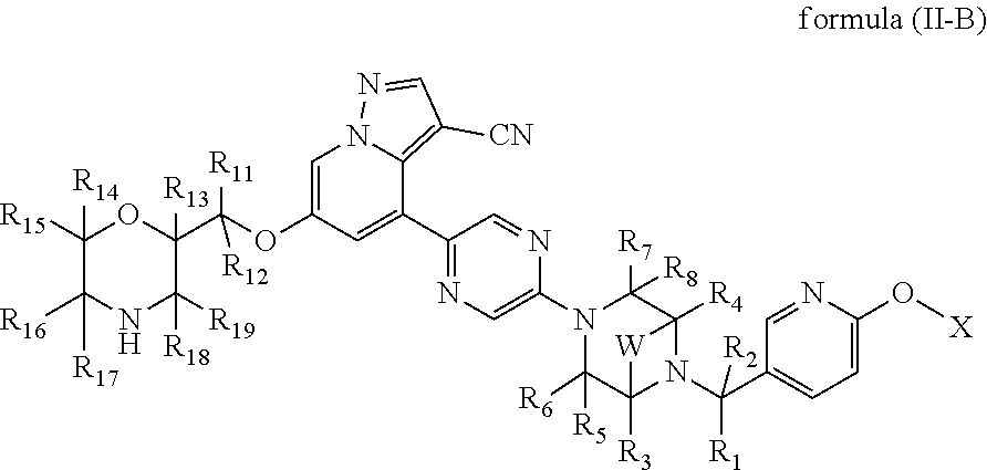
C1(C2=CC(OC(C3([R13])OC([R15])([R14])C([R16])([R17])NC3([R19])[R18])([R11])[R12])=CN3C2=C([CN])C=N3)=NC=C(N2C([R6])([R5])C3([R3])N(C(C4=CC=C(O[X])N=C4)([R1])[R2])C([R4])(C2([R7])[R8])[W]3)N=C1
